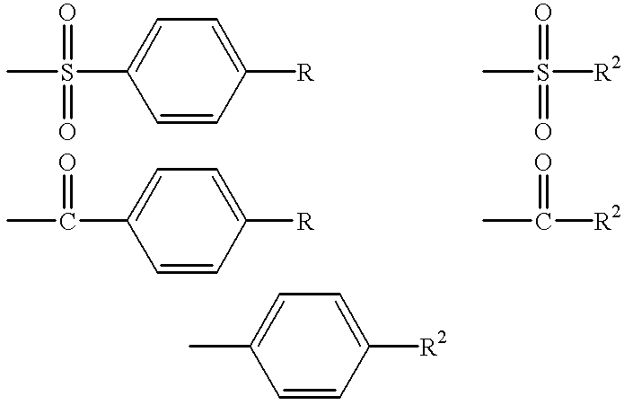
CS(=O)(=O)C1=CC=C([R])C=C1.CS(=O)(=O)[R2].CC(=O)C1=CC=C([R])C=C1.CC(=O)[R2].C1(C)=CC=C([R2])C=C1
